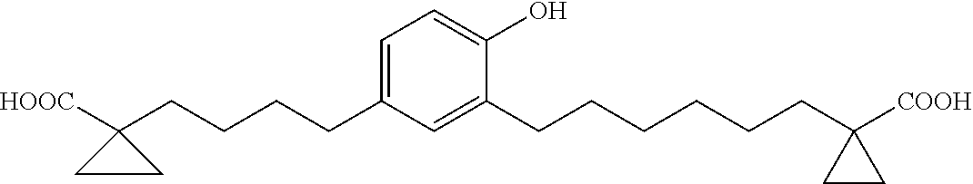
C1(CCCCC2([HOOC])CC2)=CC=C(O)C(CCCCCCC2([COOH])CC2)=C1
